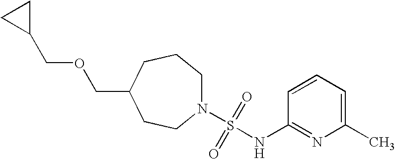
C(OCC1CC1)C1CCN(S(=O)(=O)NC2=NC(C)=CC=C2)CCC1
